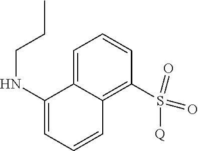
C1=C2C(=C(S(=O)(=O)[Q])C=C1)C=CC=C2NCCC
